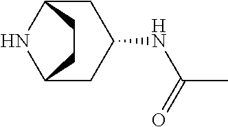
C12CC(NC(=O)C)CC(N1)CC2
